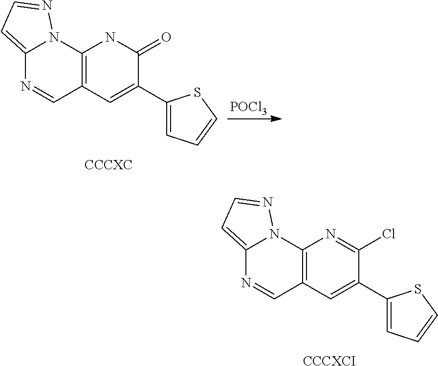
C12=CC=NN1C1=C(C=N2)C=C(C2=CC=CS2)C(=O)N1.[POCl3].C12=CC=NN1C1=C(C=N2)C=C(C2=CC=CS2)C(Cl)=N1.[CCCXCI]
